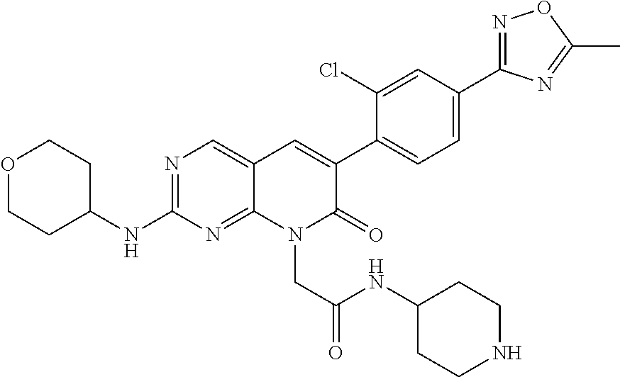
N1=C(C2=CC=C(C3=CC4=CN=C(NC5CCOCC5)N=C4N(CC(=O)NC4CCNCC4)C3=O)C(Cl)=C2)N=C(C)O1
